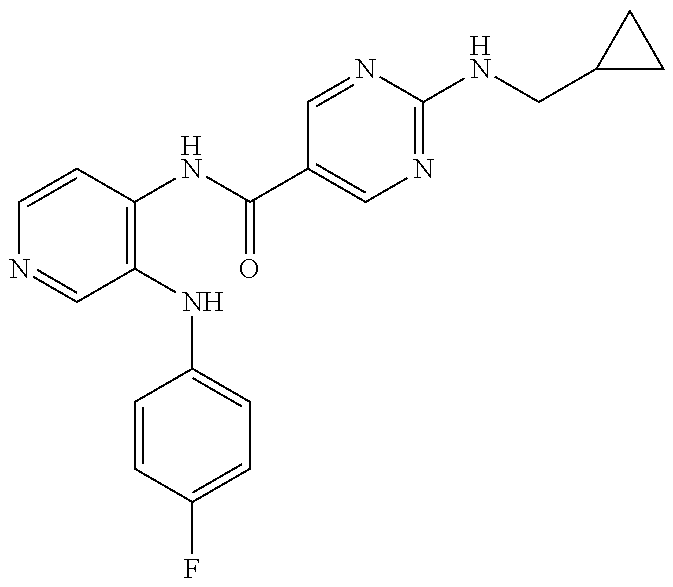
C1=CC(NC(=O)C2=CN=C(NCC3CC3)N=C2)=C(NC2=CC=C(F)C=C2)C=N1
